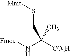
[Fmoc]NC([CO2H])(C)CS[Mmt]
